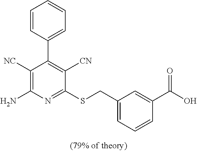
C1([NC])=C(N)N=C(SCC2=CC=CC(C(O)=O)=C2)C([CN])=C1C1=CC=CC=C1
